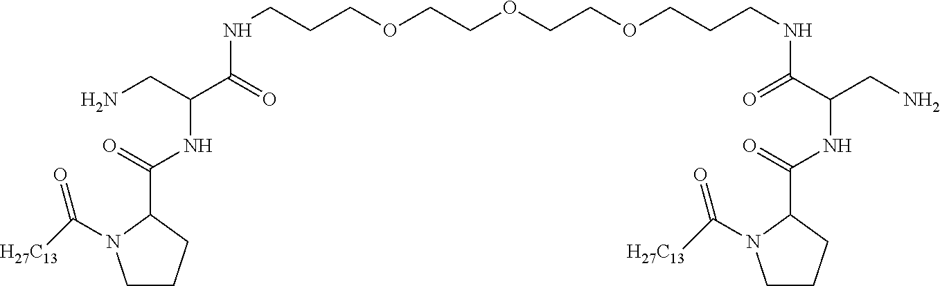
C1CN(C([H27C13])=O)C(C(=O)NC(C(=O)NCCCOCCOCCOCCCNC(C(CN)NC(C2N(C([H27C13])=O)CCC2)=O)=O)CN)C1
